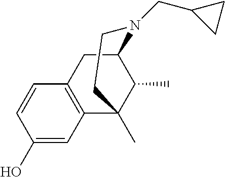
C1=CC(O)=CC2=C1CC1C(C)C2(C)CCN1CC1CC1
